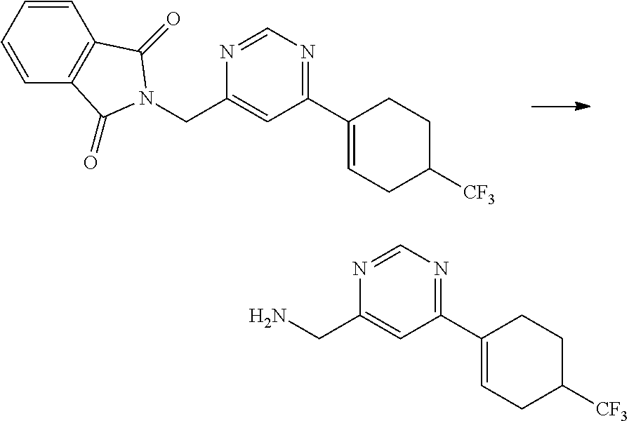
N1=CN=C(C2=CCC([CF3])CC2)C=C1CN1C(=O)C2=C(C=CC=C2)C1=O.N1=CN=C(C2=CCC([CF3])CC2)C=C1CN
